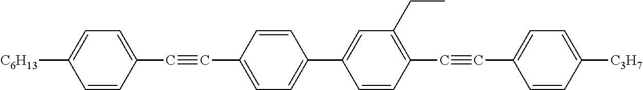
C1=C([C6H13])C=CC(C#CC2=CC=C(C3=CC(CC)=C(C#CC4=CC=C([C3H7])C=C4)C=C3)C=C2)=C1
